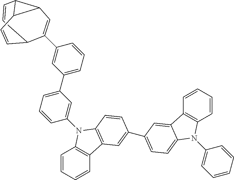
C1(C2=CC3C4C=CC2C=CC43)=CC(C2=CC=CC(N3C4=C(C=CC=C4)C4=C3C=CC(C3=CC=C5C(=C3)C3=C(C=CC=C3)N5C3=CC=CC=C3)=C4)=C2)=CC=C1
